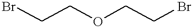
BrCCOCCBr
